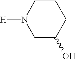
C1C(O)CCCN1[H]
